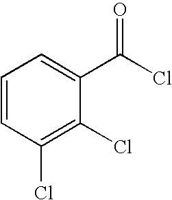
C1=CC(Cl)=C(Cl)C(C(Cl)=O)=C1
